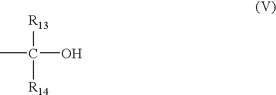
CC([R13])([R14])O
